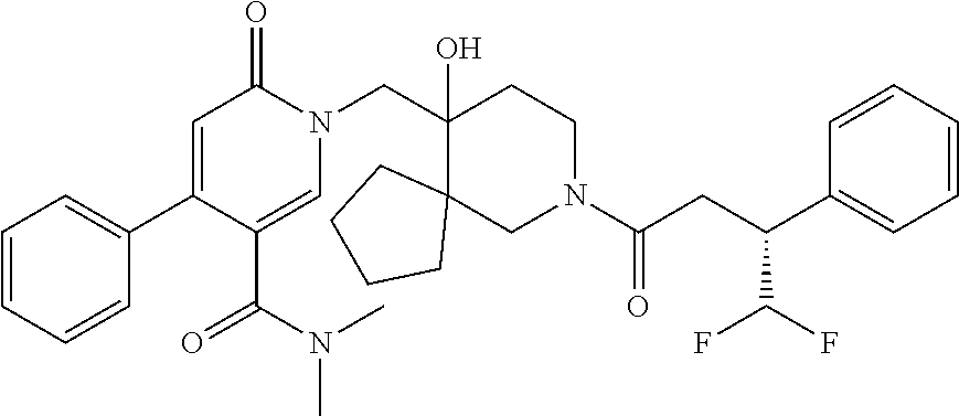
C1=CC=CC(C2=CC(=O)N(CC3(O)CCN(C(CC(C4=CC=CC=C4)C(F)F)=O)CC34CCCC4)C=C2C(N(C)C)=O)=C1
